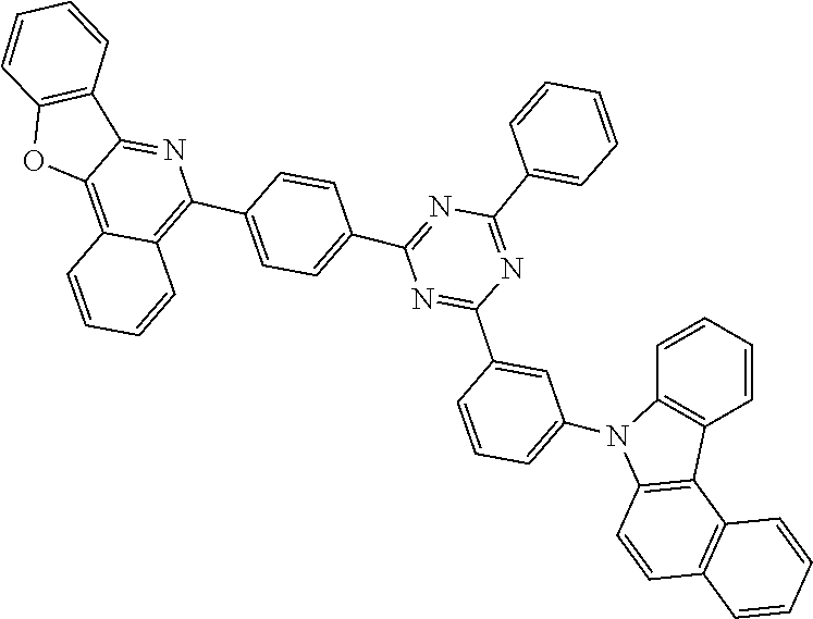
C1=CC=CC2=C1N(C1=CC=CC(C3=NC(C4=CC=C(C5=C6C(=C7C(=N5)C5=C(C=CC=C5)O7)C=CC=C6)C=C4)=NC(C4=CC=CC=C4)=N3)=C1)C1=C2C2=C(C=CC=C2)C=C1
